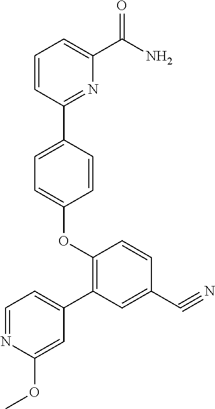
O(C1=CC=C(C2=NC(C(=O)N)=CC=C2)C=C1)C1=C(C2=CC=NC(OC)=C2)C=C(C#N)C=C1
